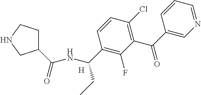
C1CNCC1C(NC(C1=C(F)C(C(C2=CN=CC=C2)=O)=C(Cl)C=C1)CC)=O.[H]
